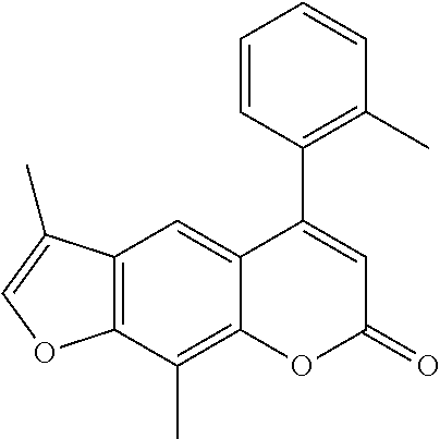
C12=C(C(C)=C3C(=C1)C(C1=C(C)C=CC=C1)=CC(=O)O3)OC=C2C
